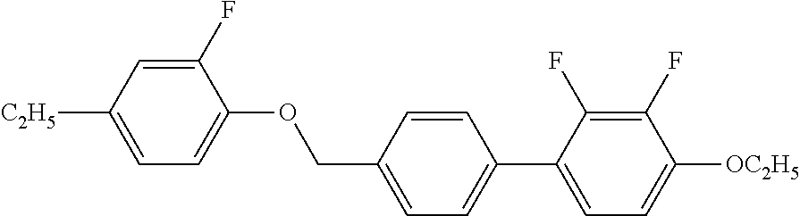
C1(F)=CC([C2H5])=CC=C1OCC1=CC=C(C2=CC=C([OC2H5])C(F)=C2F)C=C1
